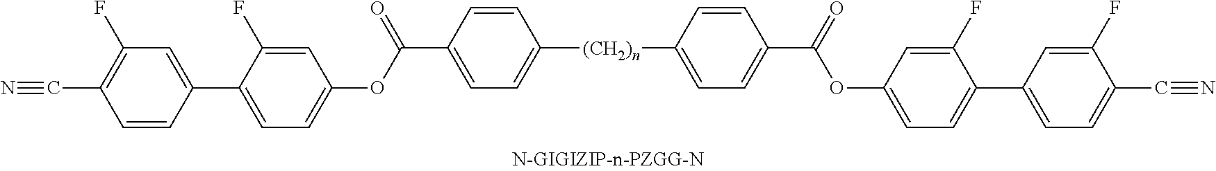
C(C1=CC=C([(CH2)n]C2=CC=C(C(=O)OC3=CC=C(C4=CC=C(C#N)C(F)=C4)C(F)=C3)C=C2)C=C1)(OC1=CC=C(C2=CC(F)=C(C#N)C=C2)C(F)=C1)=O
